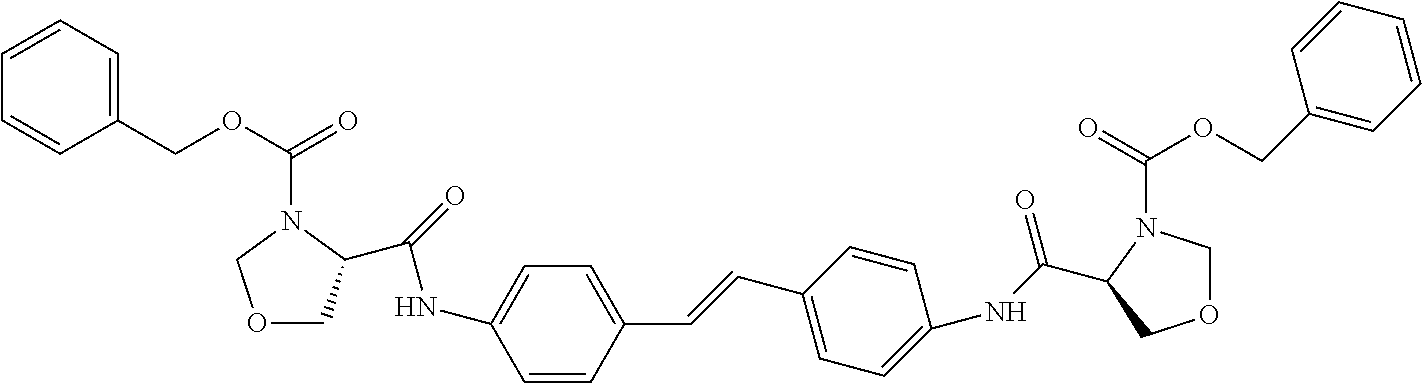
C1=CC(C=CC2=CC=C(NC(=O)C3N(C(=O)OCC4=CC=CC=C4)COC3)C=C2)=CC=C1NC(=O)C1COCN1C(OCC1=CC=CC=C1)=O
